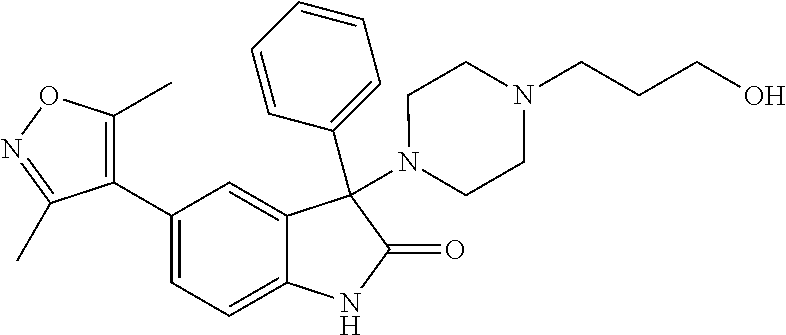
C1(C2=CC=C3C(=C2)C(C2=CC=CC=C2)(N2CCN(CCCO)CC2)C(=O)N3)=C(C)ON=C1C
